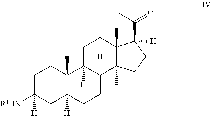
C1C([R1HN])([H])CC2([H])C(C)(C1)C1([H])C([H])(CC2)C2(C)C(C)(CC1)C(C(C)=O)([H])CC2
